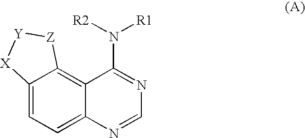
C12=CC=C3C(=C1[Z][Y][X]2)C(N([R2])[R1])=NC=N3
